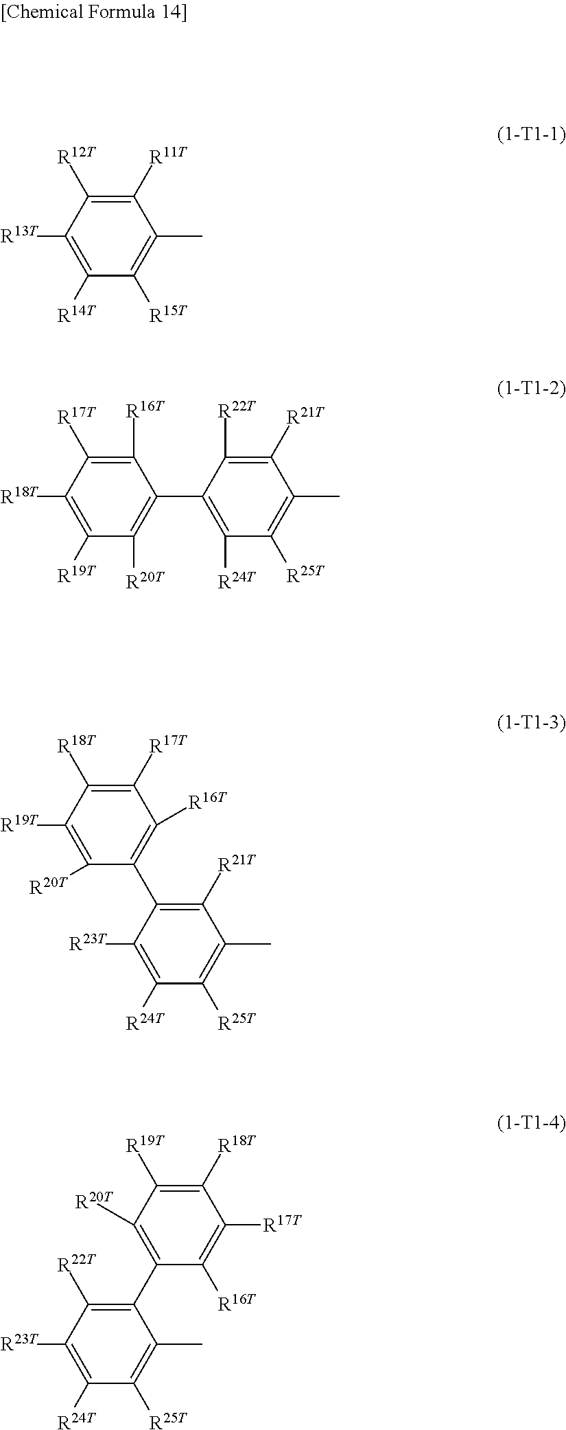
C1([R11T])=C([R12T])C([R13T])=C([R14T])C([R15T])=C1C.C1([R16T])=C([R17T])C([R18T])=C([R19T])C([R20T])=C1C1=C([R24T])C([R25T])=C(C)C([R21T])=C1[R22T].C1([R17T])=C([R18T])C([R19T])=C([R20T])C(C2=C([R21T])C(C)=C([R25T])C([R24T])=C2[R23T])=C1[R16T].C1([R19T])=C([R18T])C([R17T])=C([R16T])C(C2=C([R22T])C([R23T])=C([R24T])C([R25T])=C2C)=C1[R20T]
